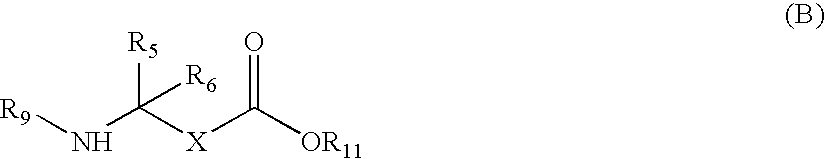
[R9]NC([X]C([OR11])=O)([R5])[R6]
